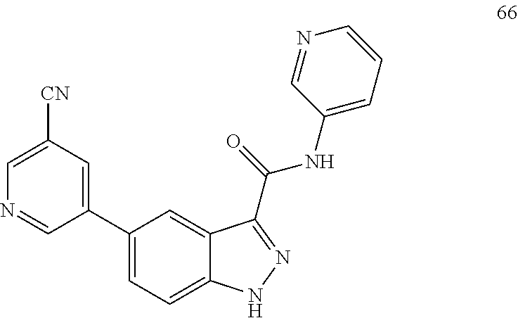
[CN]C1=CN=CC(C2=CC=C3C(=C2)C(C(NC2=CC=CN=C2)=O)=NN3)=C1
